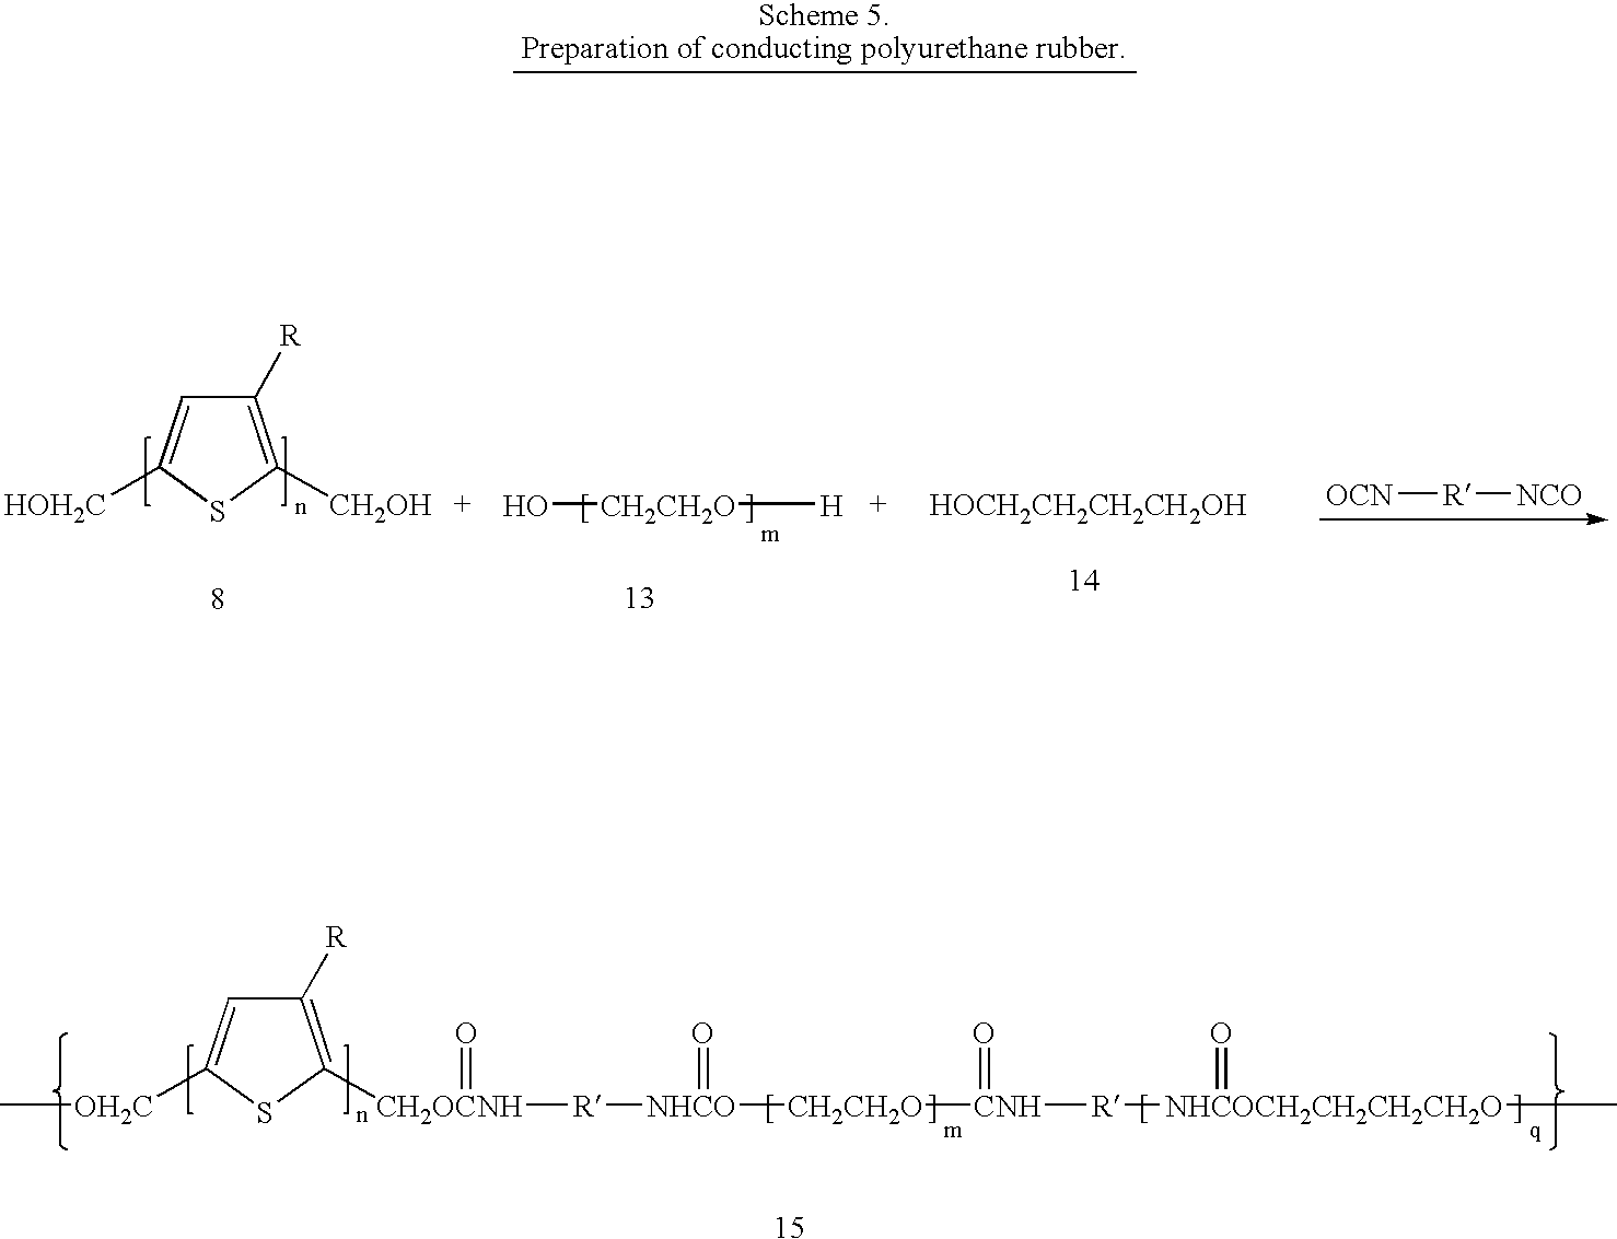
C1([R])=C([CH2OCNH](=O)[R][NHCO]([CH2CH2O][CNH]([R][NHCOCH2CH2CH2CH2O](=O)C)=O)=O)SC([OH2C]C)=C1.C1([R])=C([CH2OH])SC([HOH2C])=C1.O[CH2CH2O][H].[HOCH2CH2CH2CH2OH].[OCN][R][NCO]
